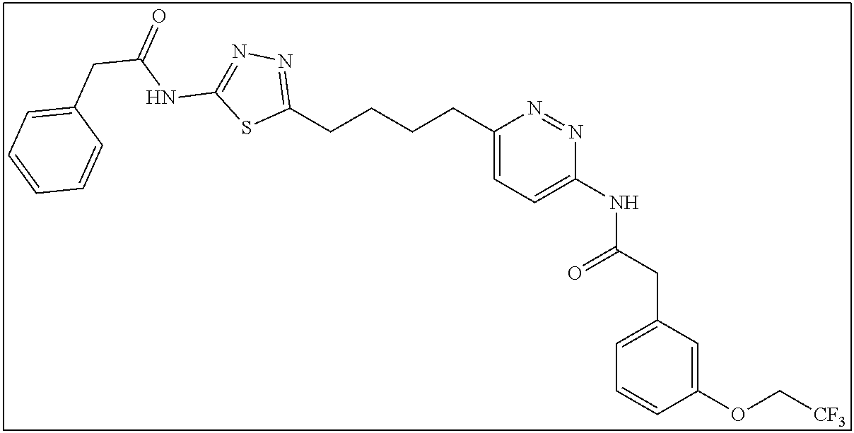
C1(CCCCC2=CC=C(NC(CC3=CC=CC(OC[CF3])=C3)=O)N=N2)=NN=C(NC(CC2=CC=CC=C2)=O)S1
